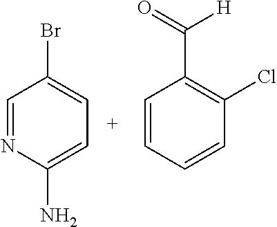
C1=NC(N)=CC=C1Br.C1=CC=CC(Cl)=C1C(=O)[H]
